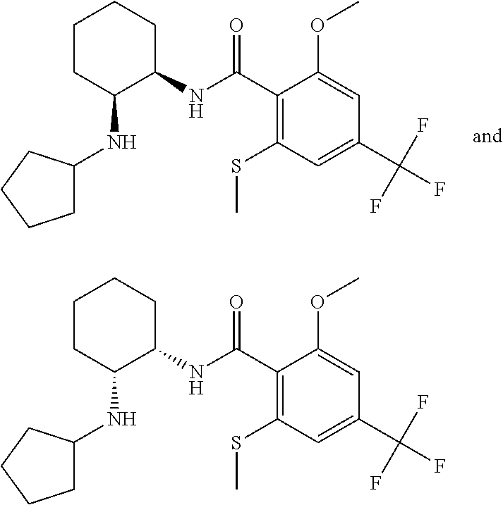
C1(SC)=C(C(=O)NC2CCCCC2NC2CCCC2)C(OC)=CC(C(F)(F)F)=C1.C1(SC)=C(C(=O)NC2CCCCC2NC2CCCC2)C(OC)=CC(C(F)(F)F)=C1
